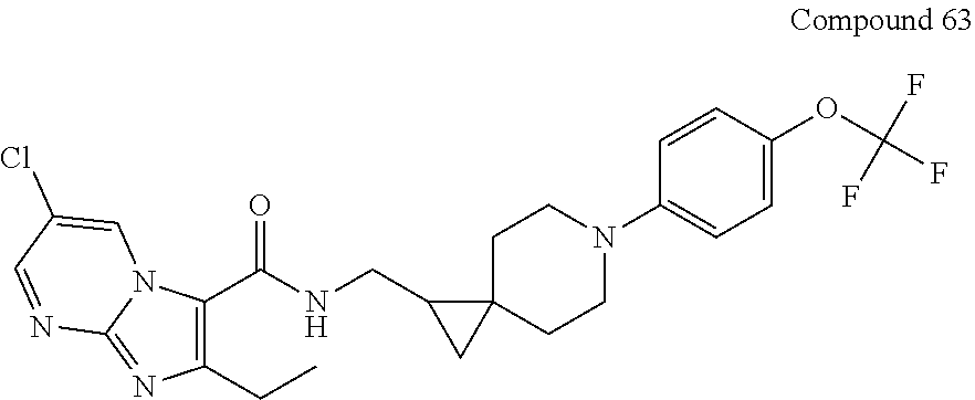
C1(C(NCC2C3(CCN(C4=CC=C(OC(F)(F)F)C=C4)CC3)C2)=O)=C(CC)N=C2N1C=C(Cl)C=N2
